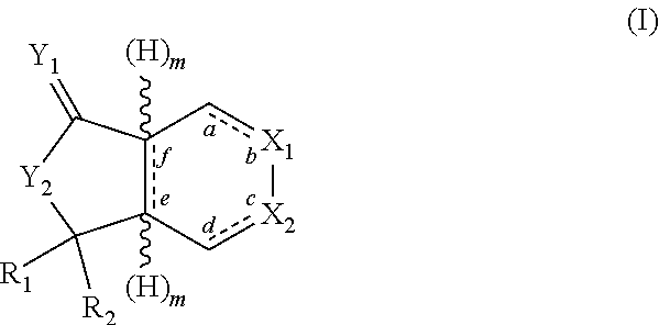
c12([(H)m])c([(H)m])(-c[X2][X1]c-1)C([R1])([R2])[Y2]C2=[Y1]
